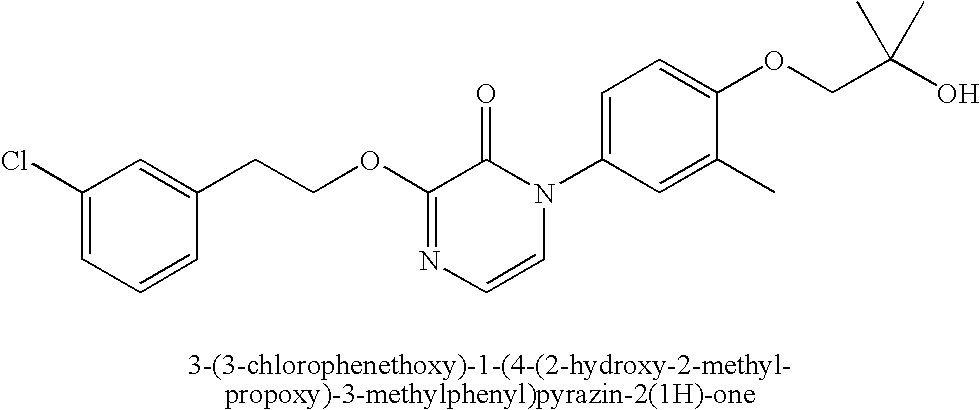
C1(CCOC2=NC=CN(C3=CC=C(OCC(O)(C)C)C(C)=C3)C2=O)=CC(Cl)=CC=C1
